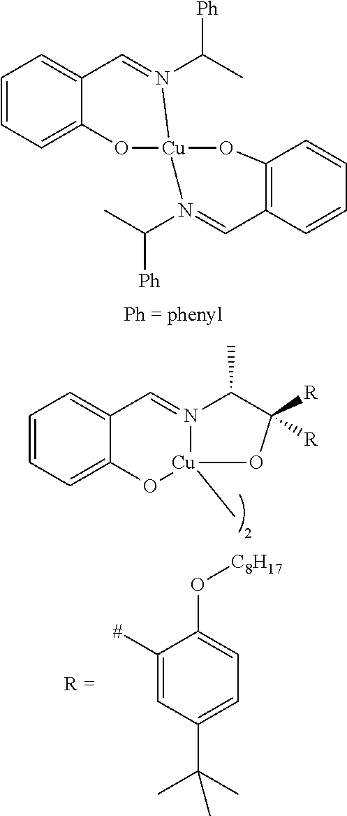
C1=CC=C2C(=C1)C=N(C(C)[Ph])[Cu]1(O2)OC2=C(C=N1C([Ph])C)C=CC=C2.C1=CC=C2C(=C1)C=N1[Cu](C)(O2)OC([R])([R])C1C.C1([#])=CC(C(C)(C)C)=CC=C1O[C8H17]
